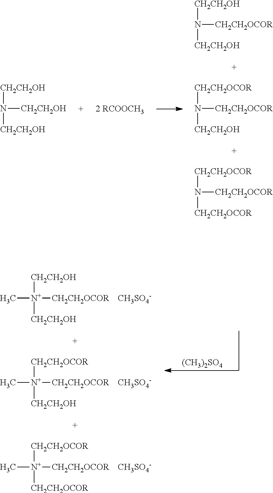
N([CH2CH2OCOR])([CH2CH2OCOR])[CH2CH2OH].N([CH2CH2OCOR])([CH2CH2OH])[CH2CH2OH].N([CH2CH2OCOR])([CH2CH2OCOR])[CH2CH2OCOR].N([CH2CH2OH])([CH2CH2OH])[CH2CH2OH].[(CH3)2SO4].C[N+]([CH2CH2OH])([CH2CH2OH])[CH2CH2OCOR].[CH3SO4-].C[N+]([CH2CH2OCOR])([CH2CH2OH])[CH2CH2OCOR].[CH3SO4-].C[N+]([CH2CH2OCOR])([CH2CH2OCOR])[CH2CH2OCOR].[CH3SO4-]
